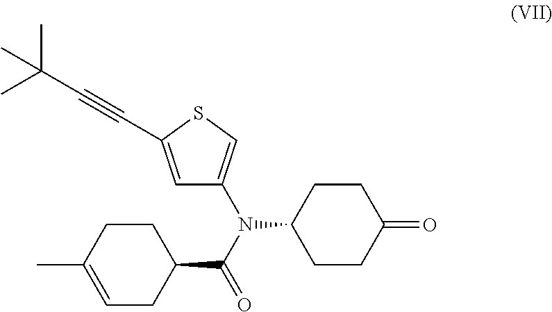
C1(=O)CCC(N(C2=CSC(C#CC(C)(C)C)=C2)C(C2CCC(C)=CC2)=O)CC1
